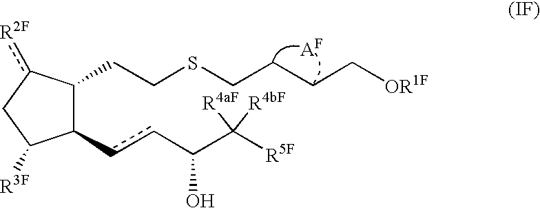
C1(ccC(C([R5F])([R4aF])[R4bF])O)C(CCSCCCC[OR1F])c([R2F])CC1[R3F]
